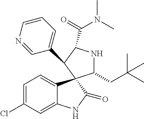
C1(C2C(C(=O)N(C)C)NC(CC(C)(C)C)C23C2=CC=C(Cl)C=C2NC3=O)=CC=CN=C1
